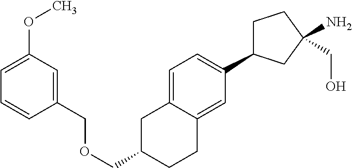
O(CC1CC2=CC=C(C3CCC(N)(CO)C3)C=C2CC1)CC1=CC(OC)=CC=C1
